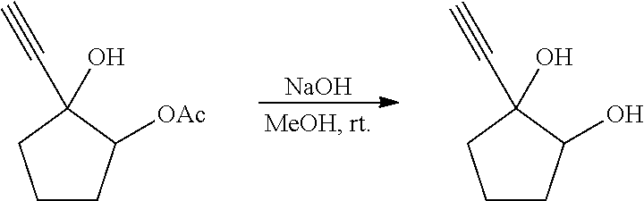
[NaOH].C1CC([OAc])C(O)(C#C)C1.C1CC(O)C(O)(C#C)C1
